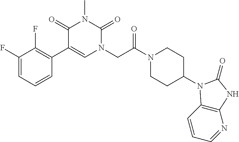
C1(F)=CC=CC(C2=CN(CC(N3CCC(N4C5=C(N=CC=C5)NC4=O)CC3)=O)C(=O)N(C)C2=O)=C1F
